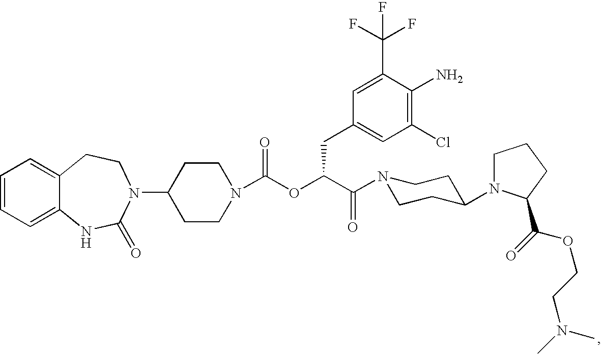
C1=CC=C2C(=C1)CCN(C1CCN(C(OC(C(=O)N3CCC(N4CCCC4C(=O)OCCN(C)C)CC3)CC3=CC(Cl)=C(N)C(C(F)(F)F)=C3)=O)CC1)C(=O)N2
